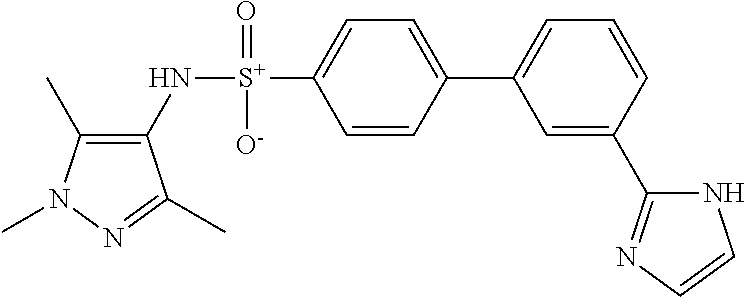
C1(C)=C(N[S+](C2=CC=C(C3=CC=CC(C4=NC=CN4)=C3)C=C2)(=O)[O-])C(C)=NN1C
